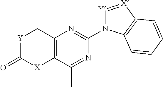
[Y]1C(=O)[X]C2=C(C1)N=C(N1[Y]=[X]C3=C1C=CC=C3)N=C2C
